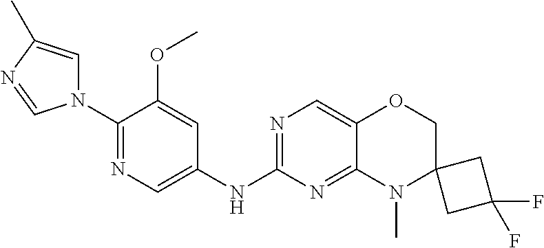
N1(C2=NC=C(NC3=NC=C4C(=N3)N(C)C3(CO4)CC(F)(F)C3)C=C2OC)C=C(C)N=C1
